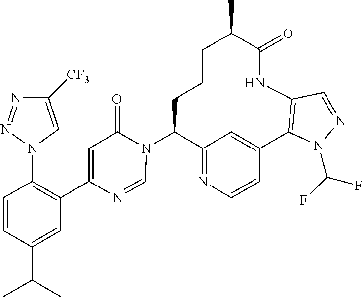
C12=NC=CC(=C1)C1=C(NC(=O)C(C)CCCC2N2C(=O)C=C(C3=C(N4C=C([CF3])N=N4)C=CC(C(C)C)=C3)N=C2)C=NN1C(F)F
